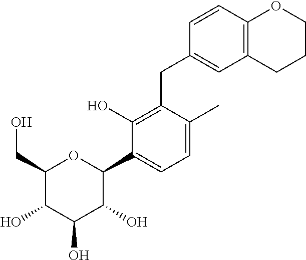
C1(CO)C(O)C(O)C(O)C(C2=CC=C(C)C(CC3=CC4=C(C=C3)OCCC4)=C2O)O1
